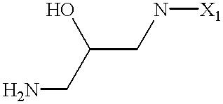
NCC(O)CN[X1]
